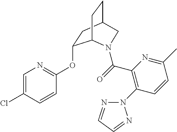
C1=C(Cl)C=CC(OC2CC3CCC2N(C(=O)C2=C(N4N=CC=N4)C=CC(C)=N2)C3)=N1
